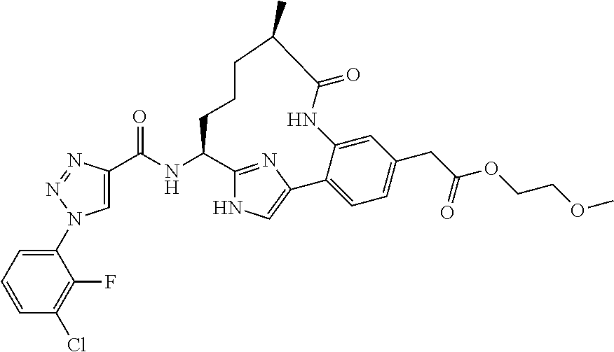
C1=C(C(NC2CCCC(C)C(=O)NC3=CC(CC(=O)OCCOC)=CC=C3C3=CNC2=N3)=O)N=NN1C1=CC=CC(Cl)=C1F
